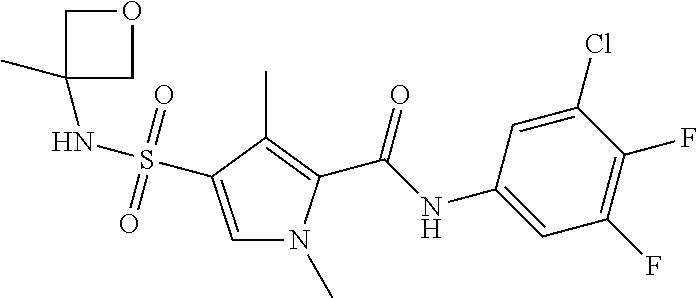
C1=C(NC(=O)C2=C(C)C(S(NC3(C)COC3)(=O)=O)=CN2C)C=C(Cl)C(F)=C1F
